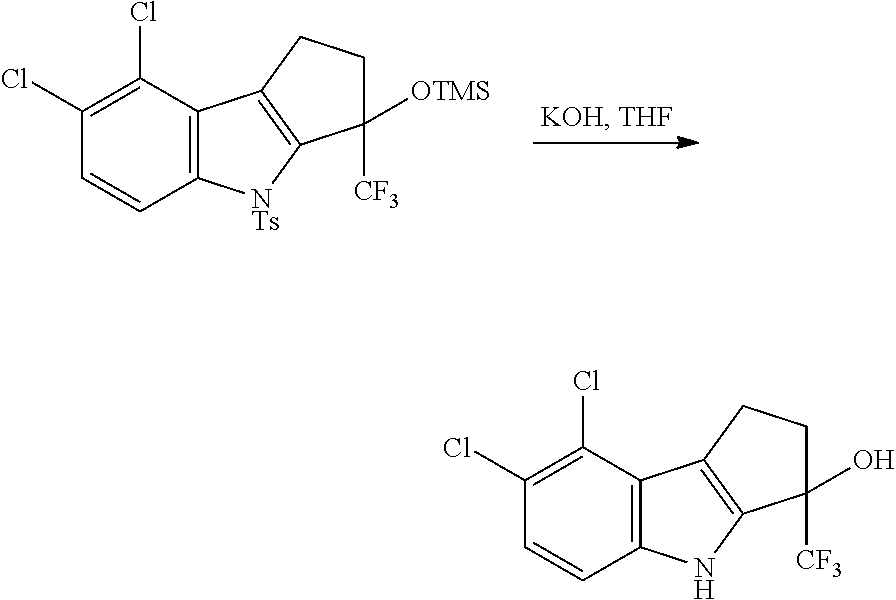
C1(Cl)=C(Cl)C2=C(C=C1)[NTs]C1=C2CCC1([OTMS])[CF3].C1(Cl)=C(Cl)C2=C(C=C1)NC1=C2CCC1(O)[CF3]
